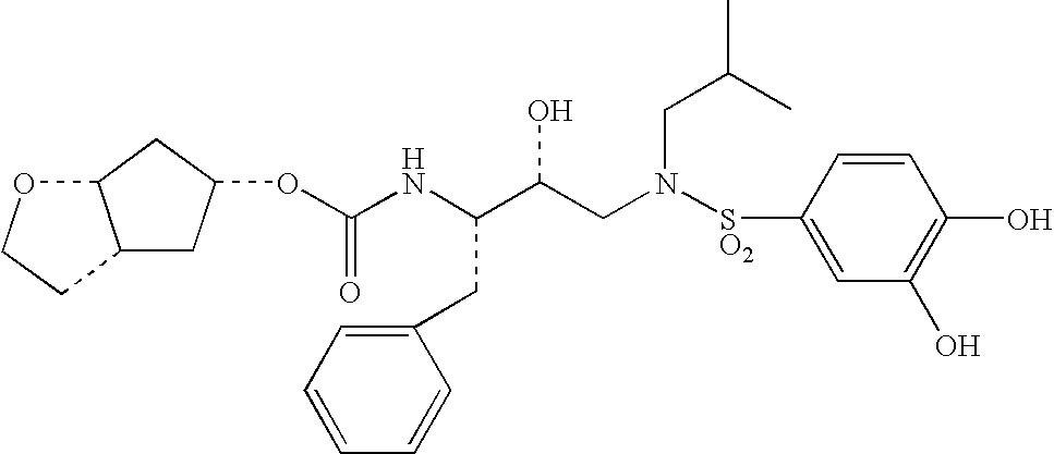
O(C(NC(C(CN([SO2]C1=CC(O)=C(O)C=C1)CC(C)C)O)CC1=CC=CC=C1)=O)C1CC2C(C1)OCC2
